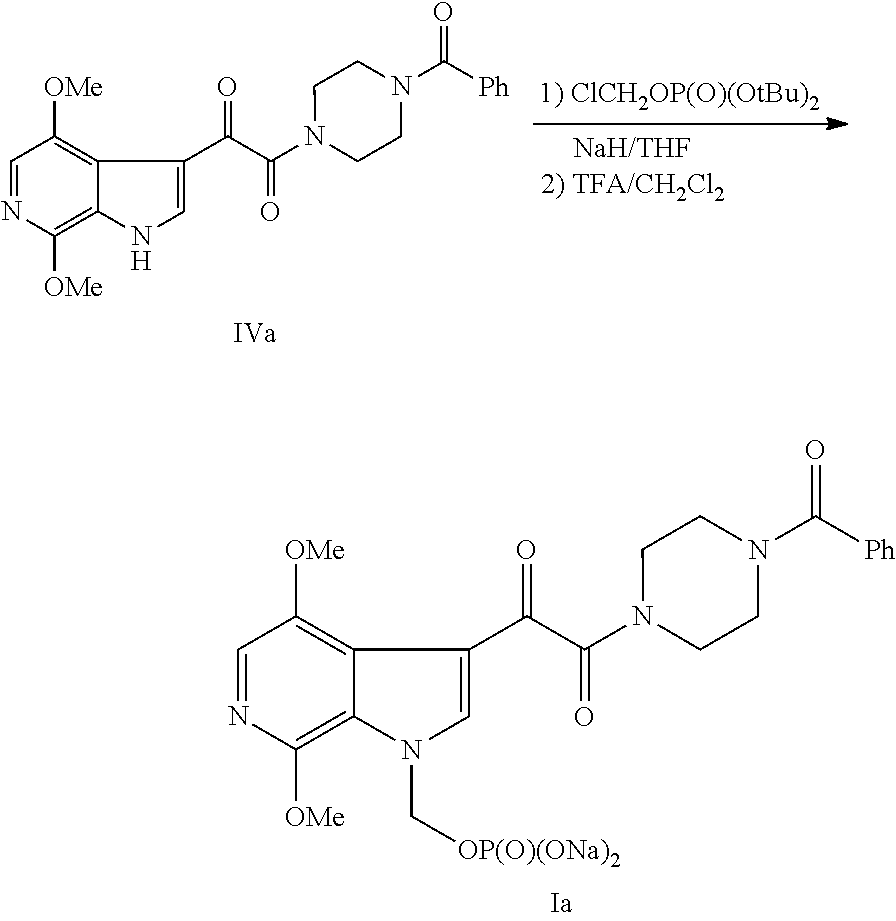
C1=NC([OMe])=C2C(=C1[OMe])C(C(C(N1CCN(C(=O)[Ph])CC1)=O)=O)=CN2C[OP(O)(ONa)2].C1=NC([OMe])=C2C(=C1[OMe])C(C(C(N1CCN(C(=O)[Ph])CC1)=O)=O)=CN2
